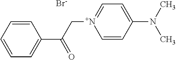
C1=CC=CC(C(C[N+]2=CC=C(N(C)C)C=C2)=O)=C1.[Br-]
